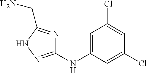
C1=C(NC2=NNC(CN)=N2)C=C(Cl)C=C1Cl
